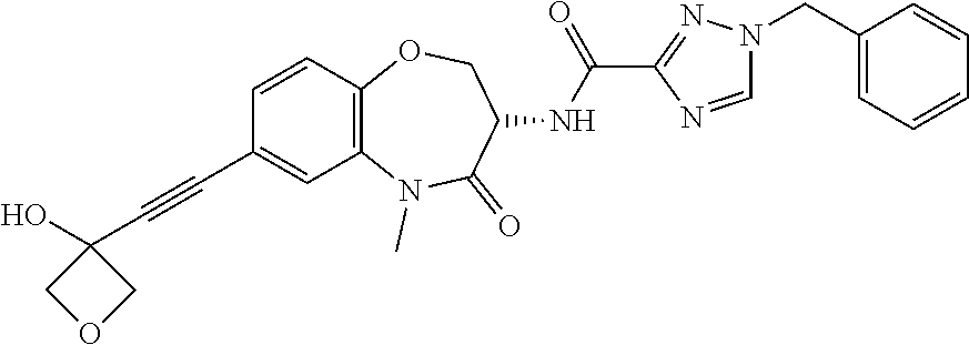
C1=CC2=C(C=C1C#CC1(O)COC1)N(C)C(=O)C(NC(=O)C1=NN(CC3=CC=CC=C3)C=N1)CO2
